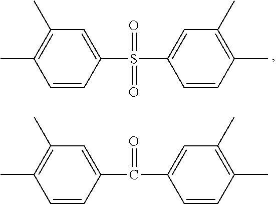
C1=CC(S(C2=CC(C)=C(C)C=C2)(=O)=O)=CC(C)=C1C.C1=CC(C(C2=CC(C)=C(C)C=C2)=O)=CC(C)=C1C
